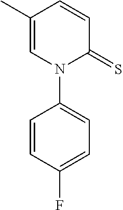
C1=CC(C)=CN(C2=CC=C(F)C=C2)C1=S
